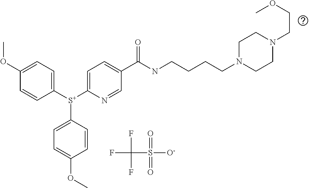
COC1=CC=C([S+](C2=CC=C(C(NCCCCN3CCN(CCOC)CC3)=O)C=N2)C2=CC=C(OC)C=C2)C=C1.FC(F)(F)S([O-])(=O)=O
